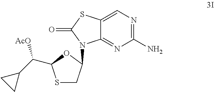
C(C1SCC(N2C3=NC(N)=NC=C3SC2=O)O1)(C1CC1)[AcO]
